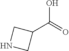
C1(C(=O)O)CNC1
